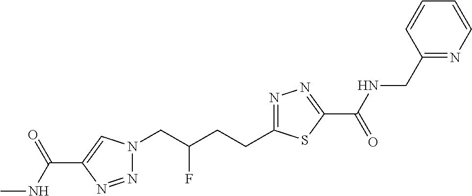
C1(C(NC)=O)=CN(CC(CCC2=NN=C(C(=O)NCC3=NC=CC=C3)S2)F)N=N1
